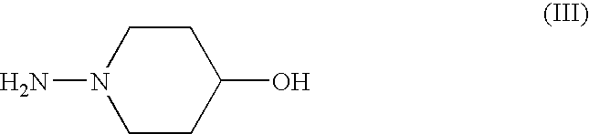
C1CC(O)CCN1N
